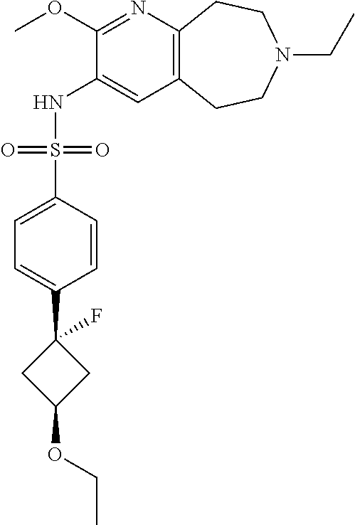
C12=C(CCN(CC)CC1)C=C(NS(C1=CC=C(C3(F)CC(OCC)C3)C=C1)(=O)=O)C(OC)=N2
